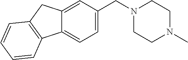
N1(CC2=CC=C3C(=C2)CC2=C3C=CC=C2)CCN(C)CC1
